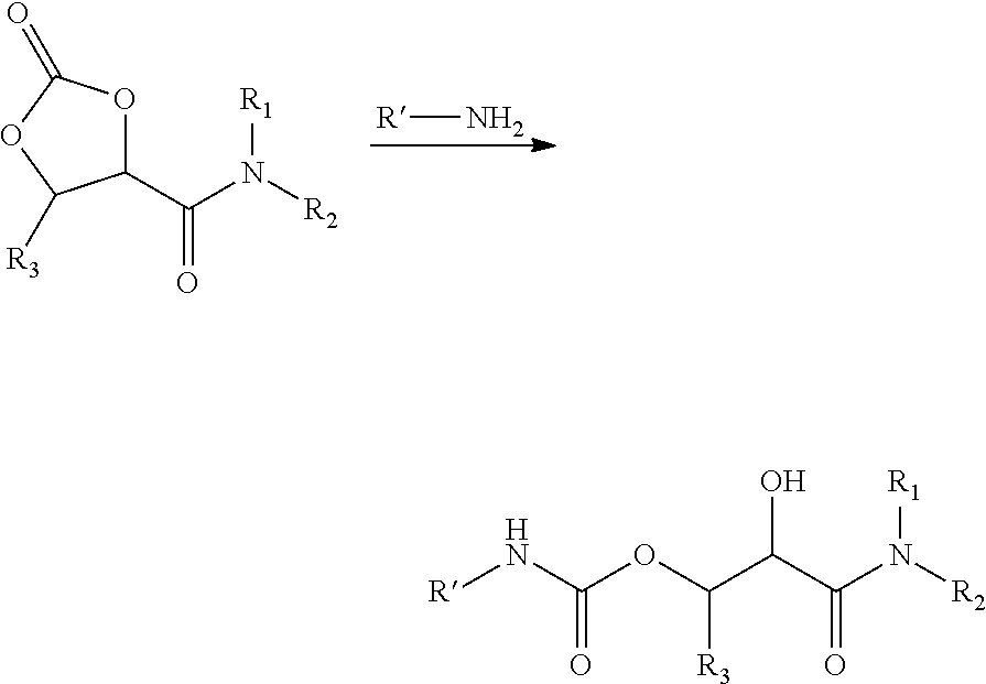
[R]N.C1(C(N([R2])[R1])=O)OC(=O)OC1[R3].[R]NC(OC(C(C(N([R2])[R1])=O)O)[R3])=O
